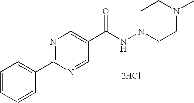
C1=CC=CC(C2=NC=C(C(NN3CCN(C)CC3)=O)C=N2)=C1.[2HCl]
